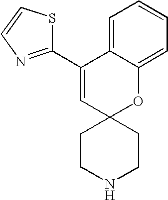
C1(C2=NC=CS2)=CC2(OC3=CC=CC=C13)CCNCC2
